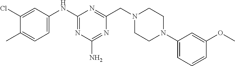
C1(Cl)=CC(NC2=NC(N)=NC(CN3CCN(C4=CC=CC(OC)=C4)CC3)=N2)=CC=C1C
